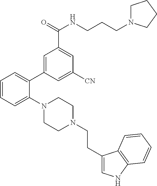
C1(CCN2CCN(C3=CC=CC=C3C3=CC(C(=O)NCCCN4CCCC4)=CC([CN])=C3)CC2)=CNC2=C1C=CC=C2
